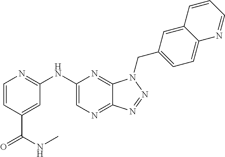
C1(NC2=NC=CC(C(=O)NC)=C2)=CN=C2C(=N1)N(CC1=CC=C3C(=C1)C=CC=N3)N=N2
